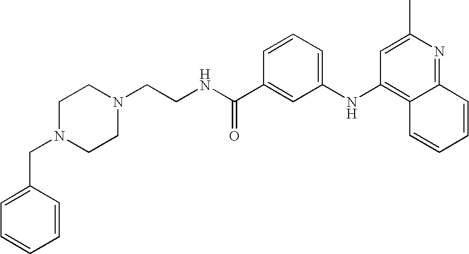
C(NC(C1=CC(NC2=C3C(=NC(C)=C2)C=CC=C3)=CC=C1)=O)CN1CCN(CC2=CC=CC=C2)CC1
